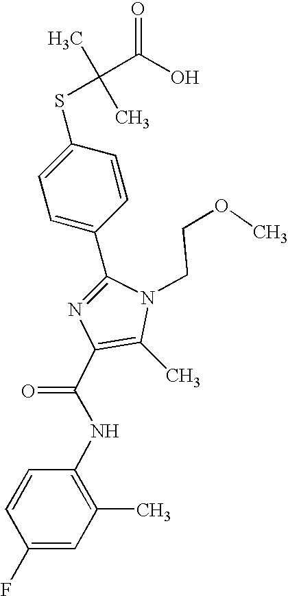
C1(C2=CC=C(SC(C)(C)C(O)=O)C=C2)=NC(C(NC2=C(C)C=C(F)C=C2)=O)=C(C)N1CCOC
